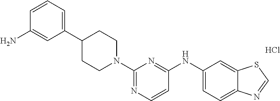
C1=CC=C(C2CCN(C3=NC=CC(NC4=CC=C5C(=C4)SC=N5)=N3)CC2)C=C1N.Cl
